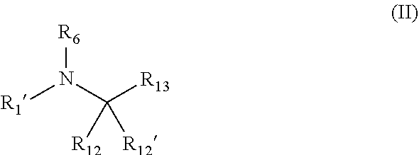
[R6]N(C([R13])([R12])[R12])[R1]
